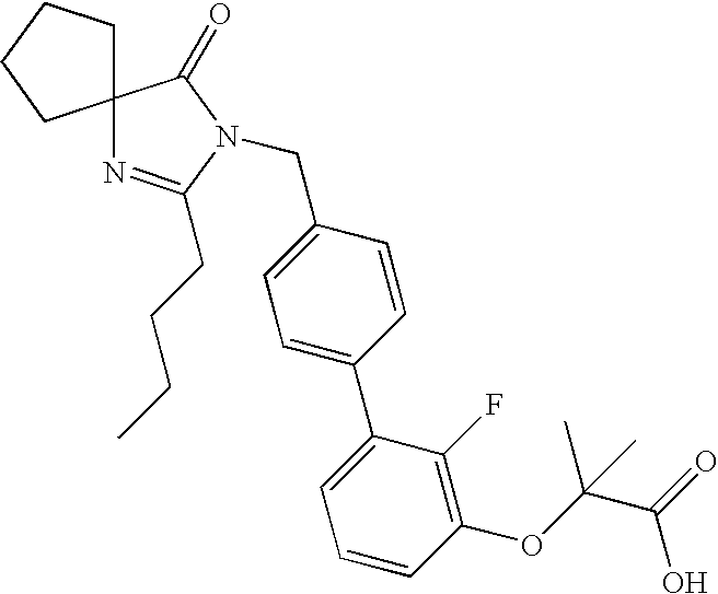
C12(CCCC1)N=C(CCCC)N(CC1=CC=C(C3=CC=CC(OC(C(=O)O)(C)C)=C3F)C=C1)C2=O
